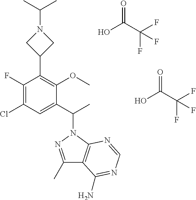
C1(F)=C(Cl)C=C(C(C)N2N=C(C)C3=C2N=CN=C3N)C(OC)=C1C1CN(C(C)C)C1.O=C(C(F)(F)F)O.O=C(C(F)(F)F)O
